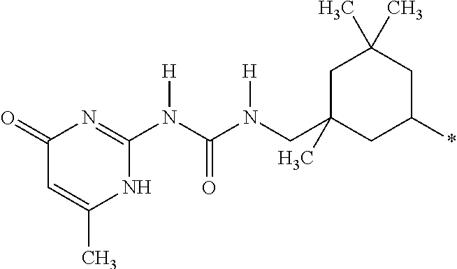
C1C(C)(CN(C(N(C2=NC(=O)C=C(C)N2)[H])=O)[H])CC(*)CC1(C)C
